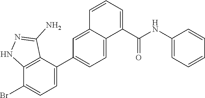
C1(C2=CC=C(Br)C3=C2C(N)=NN3)=CC=C2C(=C1)C=CC=C2C(NC1=CC=CC=C1)=O
